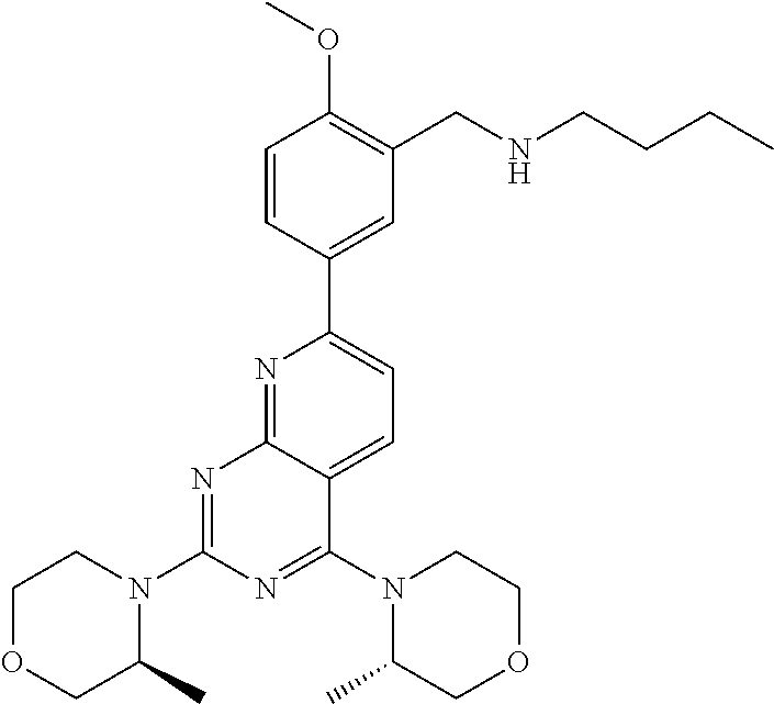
C1=CC(C2=CC=C3C(=N2)N=C(N2CCOCC2C)N=C3N2C(C)COCC2)=CC(CNCCCC)=C1OC
